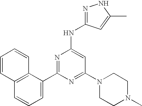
C12=C(C(C3=NC(NC4=NNC(C)=C4)=CC(N4CCN(C)CC4)=N3)=CC=C1)C=CC=C2
